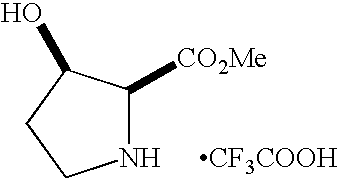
N1C([CO2Me])C(O)CC1.[CF3COOH]
